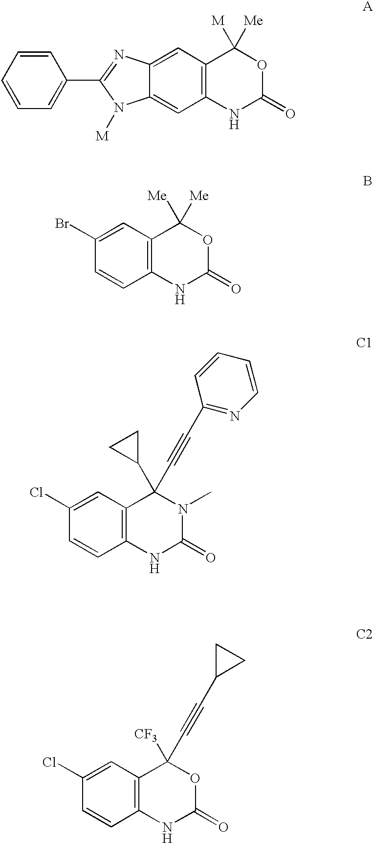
C1=CC=CC(C2=NC3=CC4=C(C=C3N2[M])NC(=O)OC4([Me])[M])=C1.C1=CC2=C(C=C1Br)C([Me])([Me])OC(=O)N2.C1=CC2=C(C=C1Cl)C(C#CC1=NC=CC=C1)(C1CC1)N(C)C(=O)N2.C1=CC2=C(C=C1Cl)C(C#CC1CC1)([CF3])OC(=O)N2
